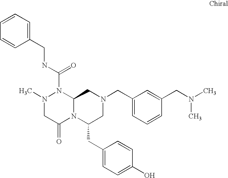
C1=CC=C(CNC(N2N(C)CC(=O)N3C2CN(CC2=CC=CC(CN(C)C)=C2)CC3CC2=CC=C(O)C=C2)=O)C=C1
